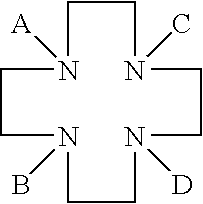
C1CN(C)CCN([D])CCN(B)CCN1[A]
